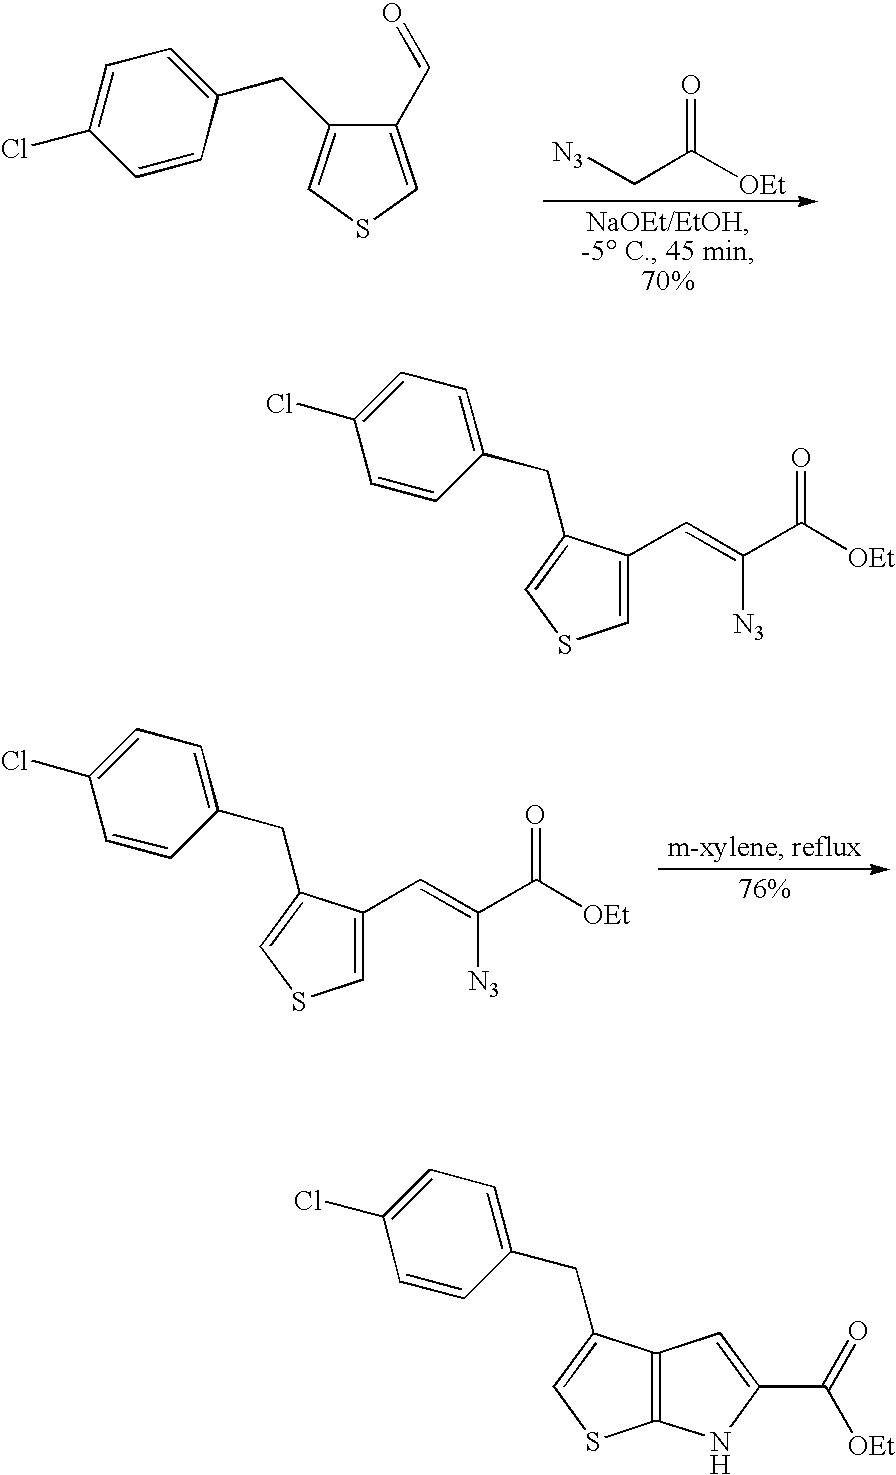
C(C([OEt])=O)[N3].C(C1=CSC=C1C=O)C1=CC=C(Cl)C=C1.C(C1=CSC=C1C=C(C([OEt])=O)[N3])C1=CC=C(Cl)C=C1.C(C1=CSC=C1C=C(C([OEt])=O)[N3])C1=CC=C(Cl)C=C1.C(C1=CSC2=C1C=C(C(=O)[OEt])N2)C1=CC=C(Cl)C=C1
